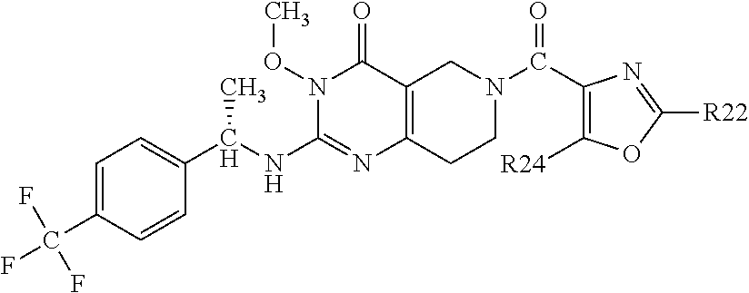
C1=C(C(F)(F)F)C=CC(C(NC2=NC3=C(C(=O)N2OC)CN(C(=O)C2=C([R24])OC([R22])=N2)CC3)C)=C1
